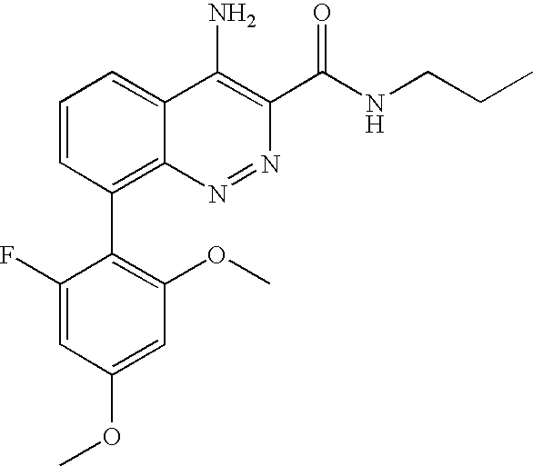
C1(C2=C3C(=CC=C2)C(N)=C(C(NCCC)=O)N=N3)=C(OC)C=C(OC)C=C1F
